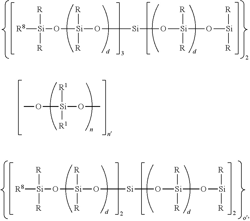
[R8][Si](O[Si]([R])([R])O[Si]O[Si](O[Si]([R])[R])([R])[R])([R])[R].CO[Si]([R1])([R1])OC.[R8][Si](O[Si]([R])([R])O[Si]O[Si](O[Si]([R])[R])([R])[R])([R])[R]
